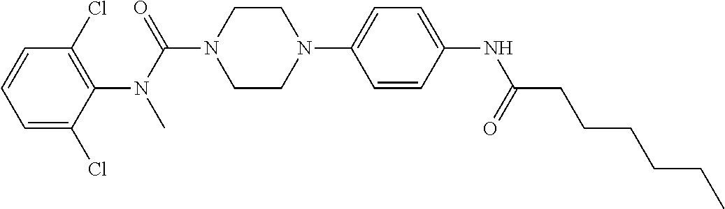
C1=C(Cl)C(N(C)C(N2CCN(C3=CC=C(NC(=O)CCCCCC)C=C3)CC2)=O)=C(Cl)C=C1
